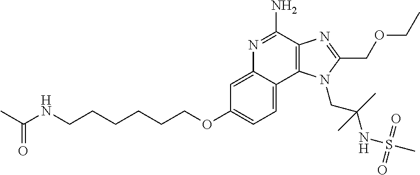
C1=C(OCCCCCCNC(=O)C)C=C2C(=C1)C1=C(C(N)=N2)N=C(COCC)N1CC(NS(C)(=O)=O)(C)C
